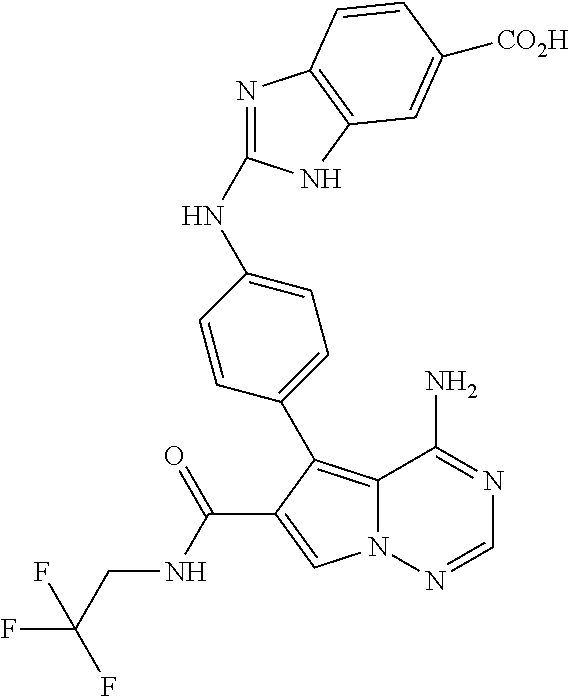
N(C1=NC2=C(N1)C=C([CO2H])C=C2)C1=CC=C(C2=C3N(N=CN=C3N)C=C2C(NCC(F)(F)F)=O)C=C1
